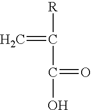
C=C([R])C(=O)O
